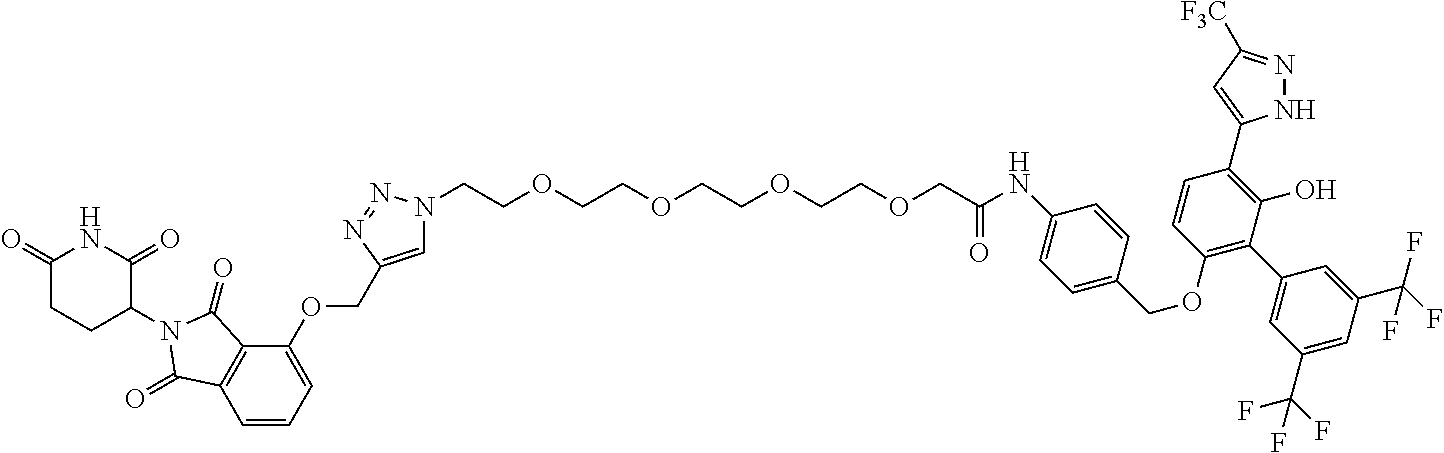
C(OCCOCCN1C=C(COC2=CC=CC3=C2C(=O)N(C2C(=O)NC(=O)CC2)C3=O)N=N1)COCCOCC(=O)NC1=CC=C(COC2=C(C3=CC(C(F)(F)F)=CC(C(F)(F)F)=C3)C(O)=C(C3=CC([F3C])=NN3)C=C2)C=C1
